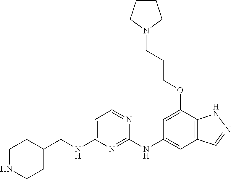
C1NCCC(CNC2=CC=NC(NC3=CC4=C(C(OCCCN5CCCC5)=C3)NN=C4)=N2)C1
